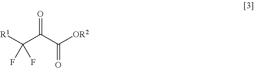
O=C(C([OR2])=O)C([R1])(F)F
